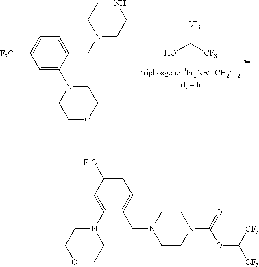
[CF3]C([CF3])O.C1=C(N2CCOCC2)C(CN2CCNCC2)=CC=C1[F3C].C1=C([F3C])C=C(N2CCOCC2)C(CN2CCN(C(=O)OC([CF3])[CF3])CC2)=C1
